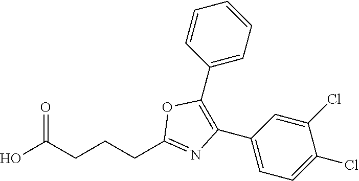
OC(CCCC1=NC(C2=CC=C(Cl)C(Cl)=C2)=C(C2=CC=CC=C2)O1)=O
